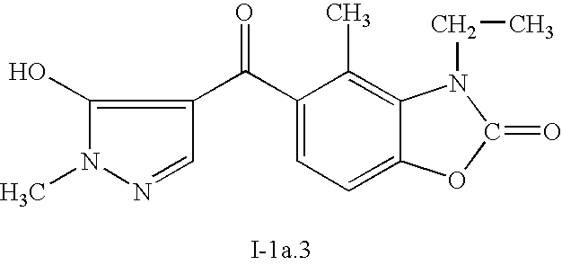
C1(O)=C(C(C2=CC=C3C(=C2C)N(CC)C(=O)O3)=O)C=NN1C
